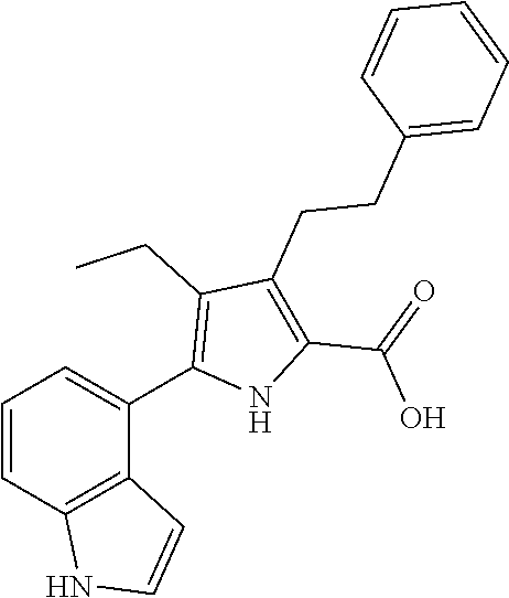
C1=CC2=C(C(C3=C(CC)C(CCC4=CC=CC=C4)=C(C(=O)O)N3)=C1)C=CN2
